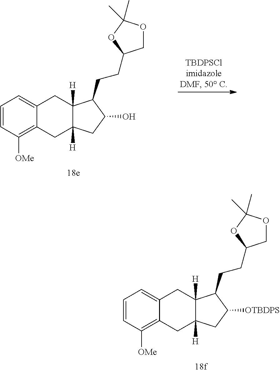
C12=CC=CC([OMe])=C1CC1([H])CC([OTBDPS])C(CCC3COC(C)(C)O3)C1([H])C2.C12=CC=CC([OMe])=C1CC1([H])CC(O)C(CCC3COC(C)(C)O3)C1([H])C2
